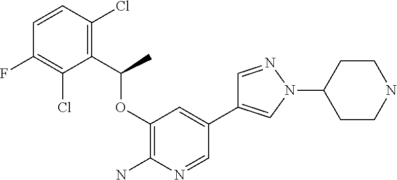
C1(C(C)OC2=C(N)N=CC(C3=CN(C4CCNCC4)N=C3)=C2)=C(Cl)C=CC(F)=C1Cl
